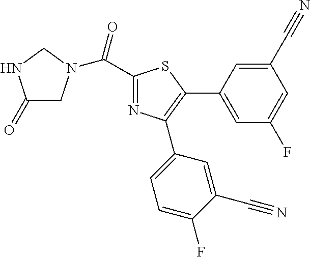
C1(C(=O)N2CC(=O)NC2)=NC(C2=CC=C(F)C(C#N)=C2)=C(C2=CC(F)=CC(C#N)=C2)S1
